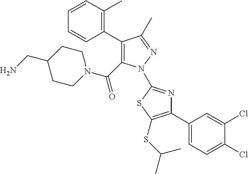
C1(C2=C(C)C=CC=C2)=C(C(=O)N2CCC(CN)CC2)N(C2=NC(C3=CC=C(Cl)C(Cl)=C3)=C(SC(C)C)S2)N=C1C
